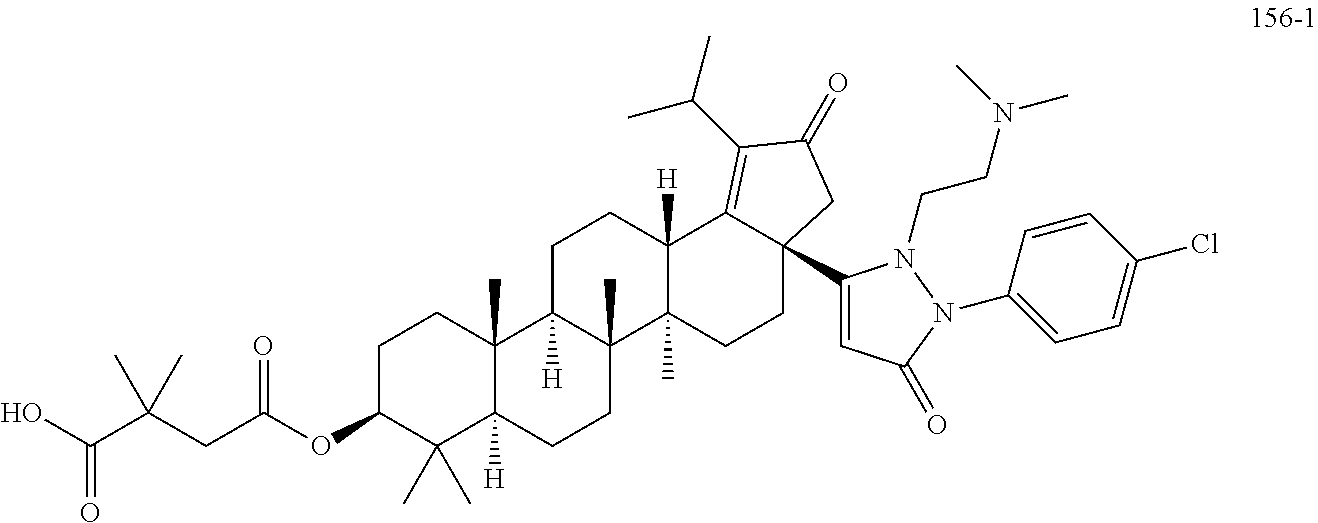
C1C(OC(CC(C(O)=O)(C)C)=O)C(C)(C)C2([H])C(C)(C1)C1([H])C(C)(CC2)C2(C)C([H])(CC1)C1=C(C(C)C)C(=O)CC1(C1=CC(=O)N(C3=CC=C(Cl)C=C3)N1CCN(C)C)CC2
